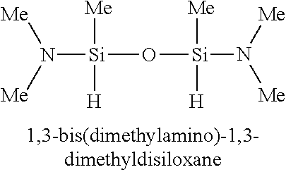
[Si](O[Si](N([Me])[Me])([Me])[H])([Me])([H])N([Me])[Me]
